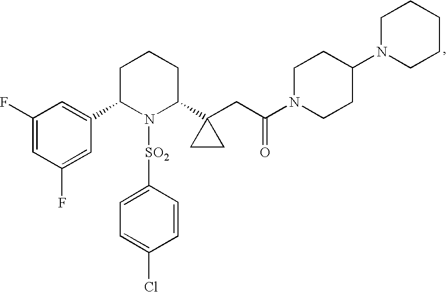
C1(F)=CC(F)=CC(C2N([SO2]C3=CC=C(Cl)C=C3)C(C3(CC(=O)N4CCC(N5CCCCC5)CC4)CC3)CCC2)=C1
